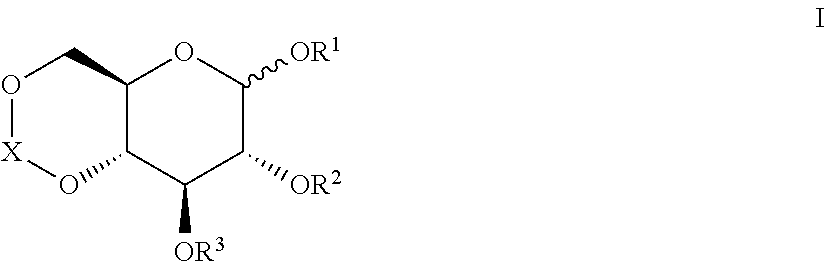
O1[X]OC2C(C1)OC([OR1])C([OR2])C2[OR3]
